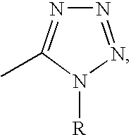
[R]N1N=NN=C1C
